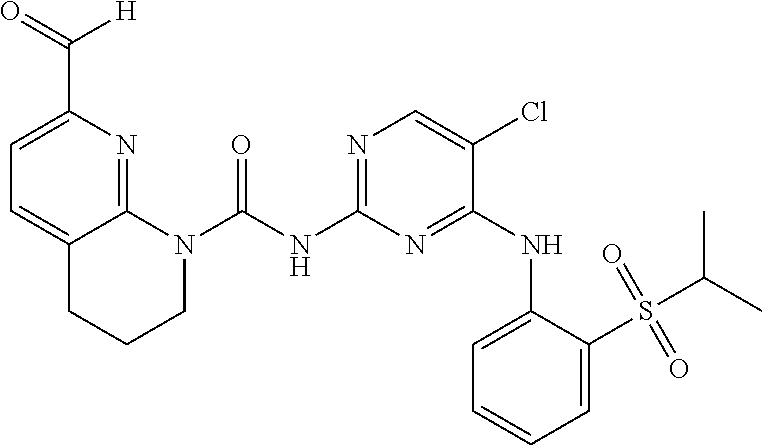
C12=NC(C([H])=O)=CC=C1CCCN2C(NC1=NC=C(Cl)C(NC2=CC=CC=C2S(C(C)C)(=O)=O)=N1)=O
